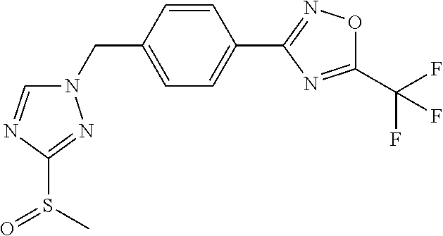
C1=C(CN2C=NC(S(=O)C)=N2)C=CC(C2=NOC(C(F)(F)F)=N2)=C1
